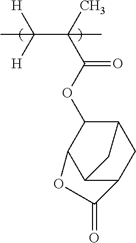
C(C([H])([H])C)(C(OC1C2C3C(CC1C3)C(=O)O2)=O)(C)C
